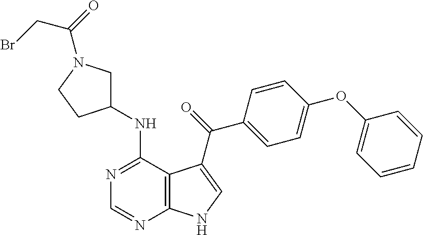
N1=C(NC2CN(C(=O)CBr)CC2)C2=C(N=C1)NC=C2C(=O)C1=CC=C(OC2=CC=CC=C2)C=C1
